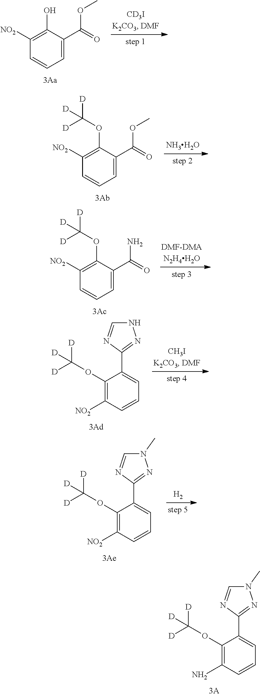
C1=NC(C2=CC=CC(N)=C2OC([D])([D])[D])=NN1C.OC1=C([NO2])C=CC=C1C(=O)OC.C1([NO2])=C(OC([D])([D])[D])C(C(=O)OC)=CC=C1.[NH3H2O].C1([NO2])=C(OC([D])([D])[D])C(C(=O)N)=CC=C1.C1=NC(C2=CC=CC([NO2])=C2OC([D])([D])[D])=NN1.C1=NC(C2=CC=CC([NO2])=C2OC([D])([D])[D])=NN1C.[H2]
